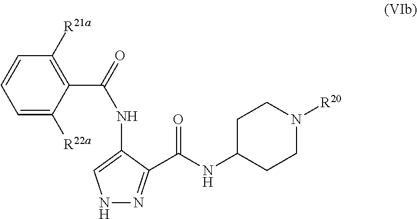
C1([R21a])=C(C(NC2=CNN=C2C(NC2CCN([R20])CC2)=O)=O)C([R22a])=CC=C1
